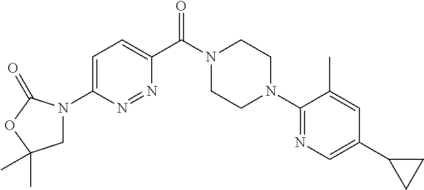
C1=C(N2CC(C)(C)OC2=O)N=NC(C(N2CCN(C3=NC=C(C4CC4)C=C3C)CC2)=O)=C1
